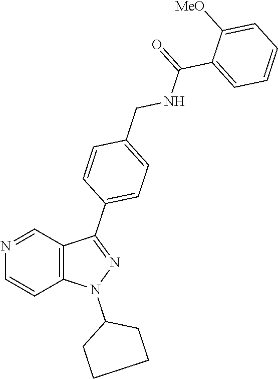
C12=C(C=NC=C1)C(C1=CC=C(CNC(C3=CC=CC=C3[MeO])=O)C=C1)=NN2C1CCCC1
